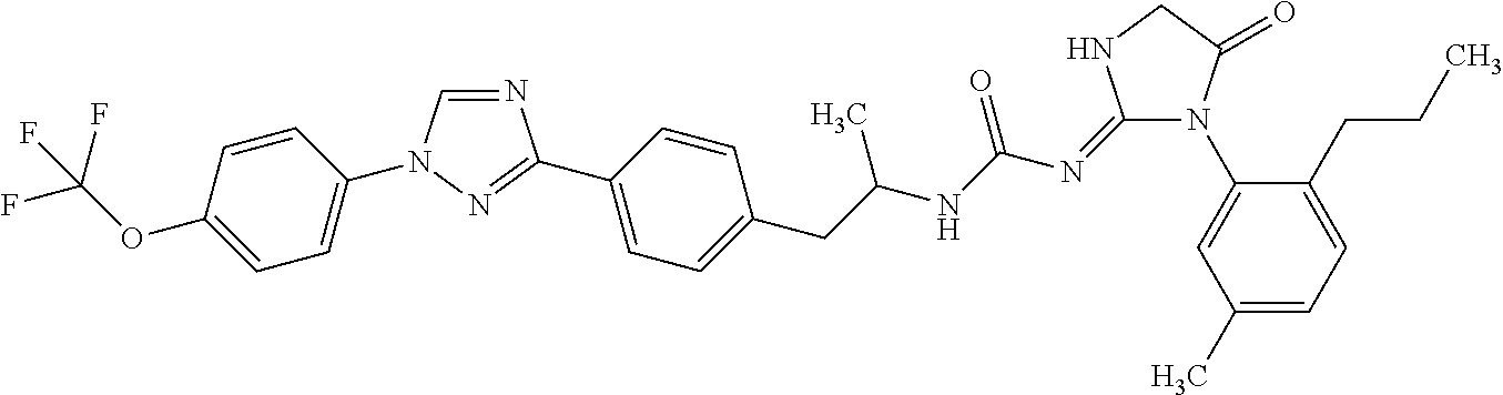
N1=CN(C2=CC=C(OC(F)(F)F)C=C2)N=C1C1=CC=C(CC(NC(N=C2N(C3=CC(C)=CC=C3CCC)C(=O)CN2)=O)C)C=C1
